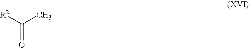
C(C)([R2])=O
